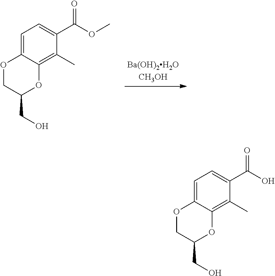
C1=C2C(=C(C)C(C(OC)=O)=C1)OC(CO)CO2.C1=C2C(=C(C)C(C(O)=O)=C1)OC(CO)CO2
